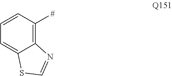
C12=C([#])C=CC=C1SC=N2
